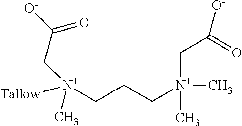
[N+](CCC[N+](C)(CC([O-])=O)C)(CC([O-])=O)(C)[Tallow]
